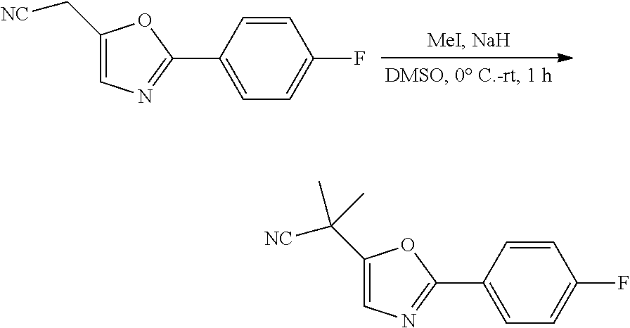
C1(C[NC])=CN=C(C2=CC=C(F)C=C2)O1.C1(C([NC])(C)C)=CN=C(C2=CC=C(F)C=C2)O1
